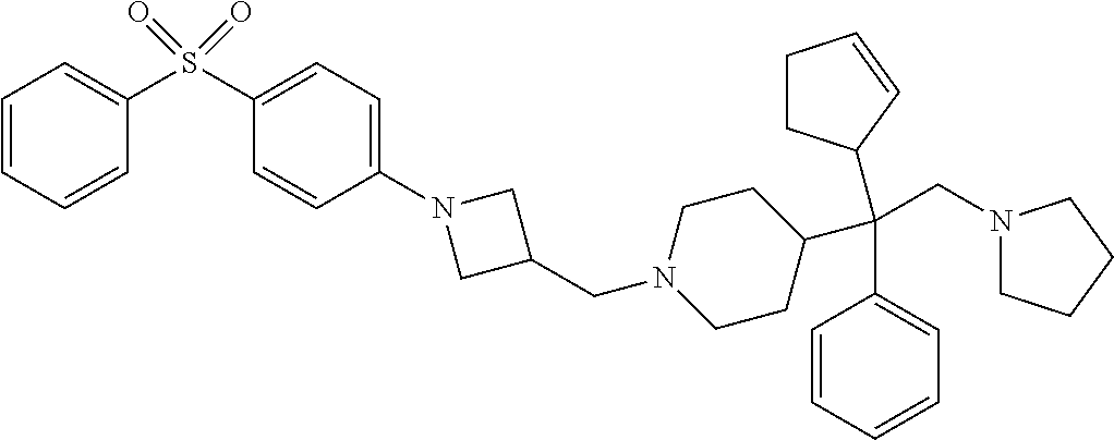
C1=CC=CC=C1C(C1CCN(CC2CN(C3=CC=C(S(=O)(=O)C4=CC=CC=C4)C=C3)C2)CC1)(CN1CCCC1)C1CCC=C1
